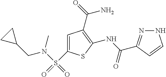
C1(NC(=O)C2=NNC=C2)=C(C(=O)N)C=C(S(=O)(N(C)CC2CC2)=O)S1
